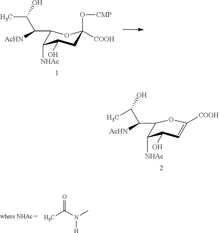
C1(C(C(C)O)[AcHN])C([NHAc])C(O)CC(O[CMP])([COOH])O1.CC(N(C)[H])=O.[COOH]C1=CC(O)C([NHAc])C(C(C(C)O)[AcHN])O1
